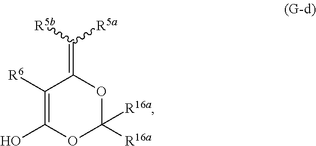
[R5b]C([R5a])=C1C([R6])=C(O)OC([R16a])([R16a])O1
